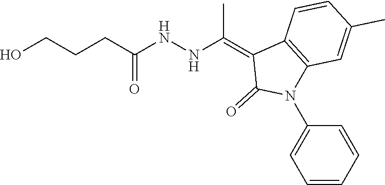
C1=CC(C)=CC2=C1C(=C(NNC(CCCO)=O)C)C(=O)N2C1=CC=CC=C1
